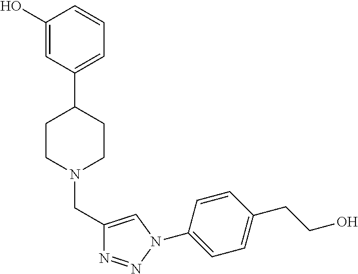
C1(O)=CC(C2CCN(CC3=CN(C4=CC=C(CCO)C=C4)N=N3)CC2)=CC=C1
